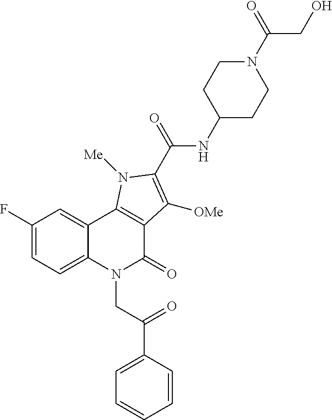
C1(F)=CC=C2C(=C1)C1=C(C(=O)N2CC(C2=CC=CC=C2)=O)C([OMe])=C(C(=O)NC2CCN(C(CO)=O)CC2)N1[Me]
